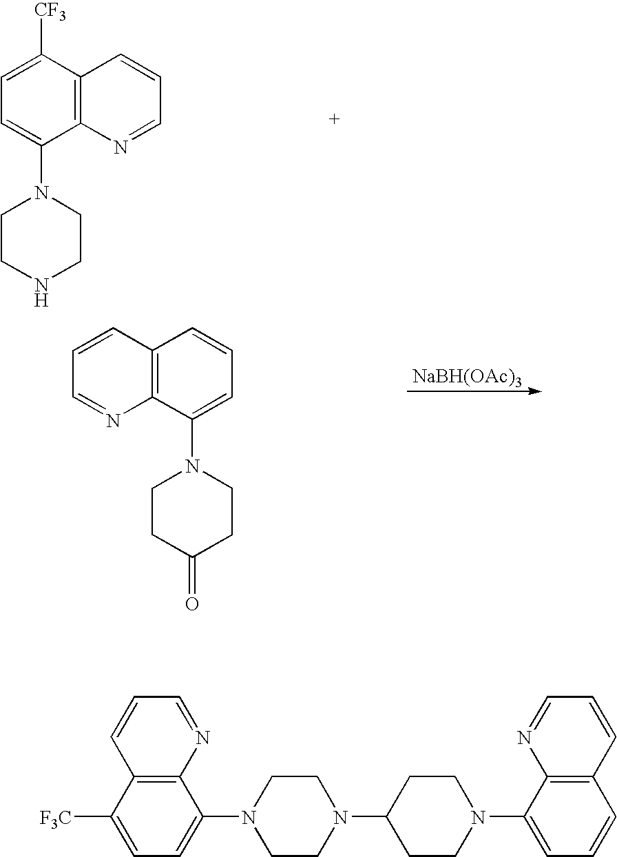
C1=C([CF3])C2=C(C(N3CCNCC3)=C1)N=CC=C2.[NaBH(OAc)3].C1=CC2=C(N=C1)C(N1CCC(=O)CC1)=CC=C2.C1([F3C])=CC=C(N2CCN(C3CCN(C4=CC=CC5=C4N=CC=C5)CC3)CC2)C2=C1C=CC=N2
